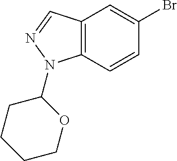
C12=C(C=CC(Br)=C1)N(C1CCCCO1)N=C2
